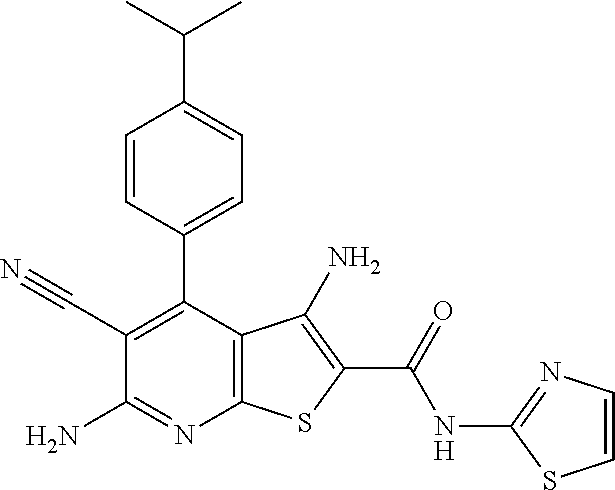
C1=CC(C2=C(C#N)C(N)=NC3=C2C(N)=C(C(NC2=NC=CS2)=O)S3)=CC=C1C(C)C
